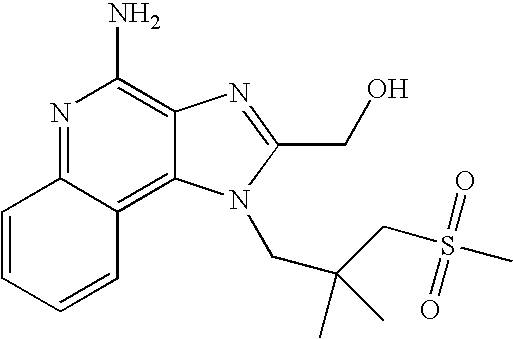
N1=C2C(=C3C(=C1N)N=C(CO)N3CC(CS(C)(=O)=O)(C)C)C=CC=C2
